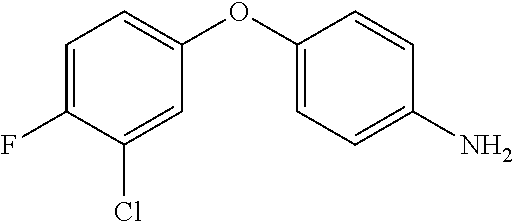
C1=C(F)C(Cl)=CC(OC2=CC=C(N)C=C2)=C1
